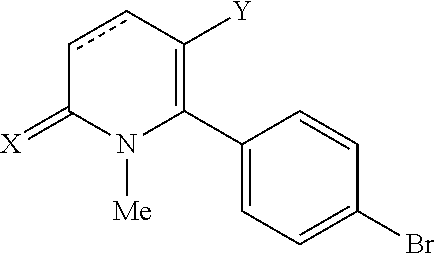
C1(C2=C([Y])ccC(=[X])N2[Me])=CC=C(Br)C=C1
